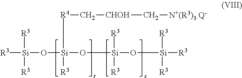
[R3][Si]([R3])([R3])O[Si]([R3])([R4]C[CHOH]C[N+(R3)3 Q-])O[Si]([R3])([R3])O[Si]([R3])([R3])[R3]
